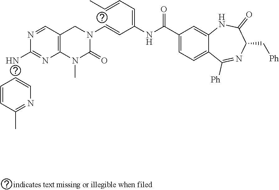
C1=CC(C)=NC=C1.NC1=NC2=C(C=N1)CN(C=CC(=CC=CC)NC(C1=CC=C3C(=C1)NC(=O)C(C[Ph])N=C3[Ph])=O)C(=O)N2C
